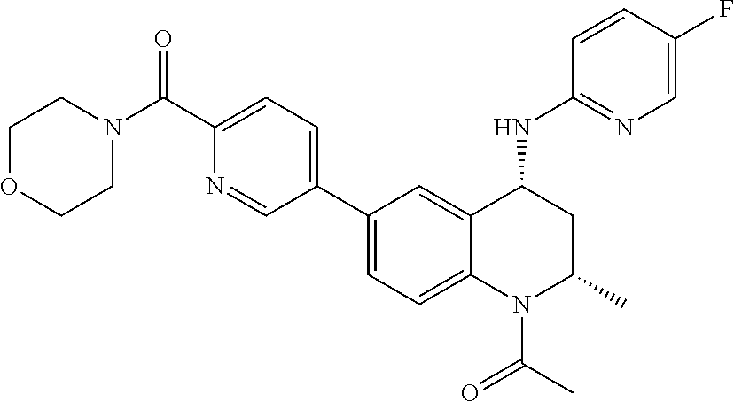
C1(C2=CC=C3C(=C2)C(NC2=NC=C(F)C=C2)CC(C)N3C(C)=O)=CC=C(C(N2CCOCC2)=O)N=C1
